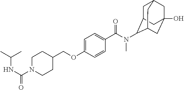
C1N(C(NC(C)C)=O)CCC(COC2=CC=C(C(N(C)C3C4CC5CC(O)(CC3C5)C4)=O)C=C2)C1
